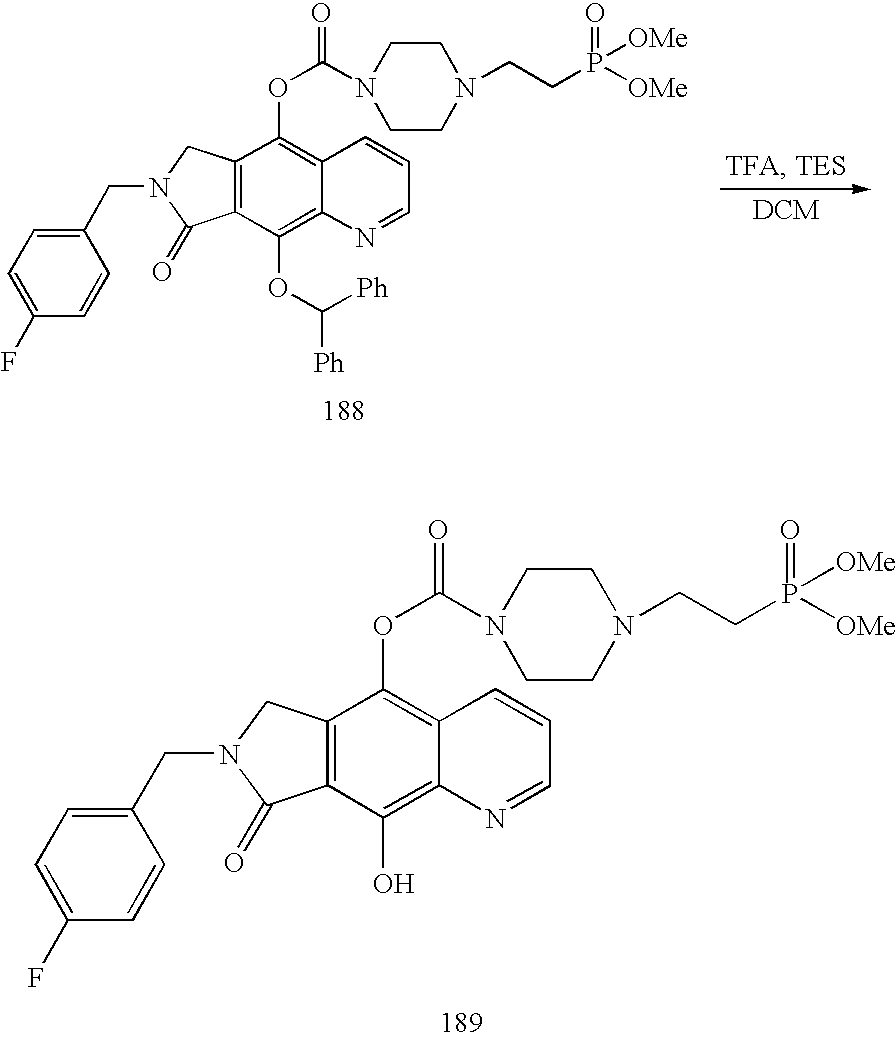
C12=C(C(O)=C3C(=C1OC(=O)N1CCN(CCP([OMe])(=O)[OMe])CC1)C=CC=N3)C(=O)N(CC1=CC=C(F)C=C1)C2.C12=C(C(OC([Ph])[Ph])=C3C(=C1OC(=O)N1CCN(CCP([OMe])(=O)[OMe])CC1)C=CC=N3)C(=O)N(CC1=CC=C(F)C=C1)C2
